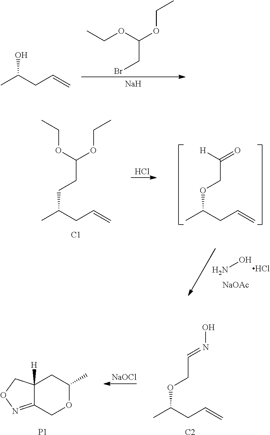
CC(CC=C)O.CCOC(OCC)CBr.[Na].CCOC(OCC)CCC(C)CC=C.[C1].Cl.[H]C(=O)COC(C)CC=C.ON.Cl.[NaOAc].C(=NO)COC(C)CC=C.[C2].C12=NOCC1([H])CC(C)OC2.[P1].[NaOCl]
